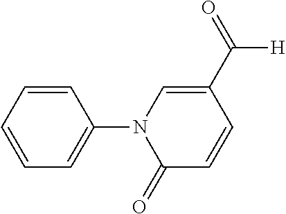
C1=CC=CC(N2C(=O)C=CC(C(=O)[H])=C2)=C1
